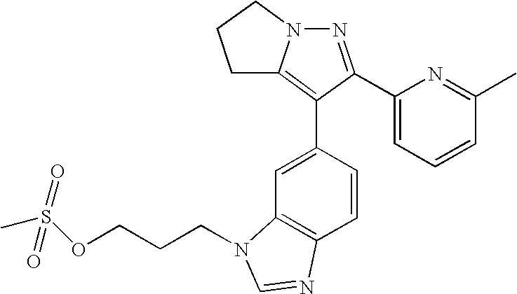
N1=C(C2=CC=CC(C)=N2)C(C2=CC3=C(C=C2)N=CN3CCCOS(C)(=O)=O)=C2N1CCC2
